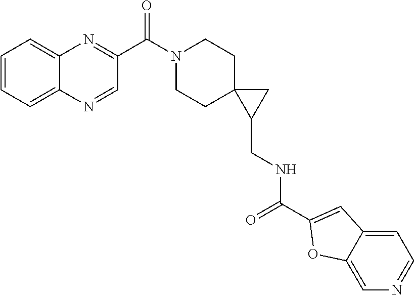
C1=CC=C2C(=C1)N=C(C(=O)N1CCC3(CC1)C(CNC(=O)C1=CC4=CC=NC=C4O1)C3)C=N2
